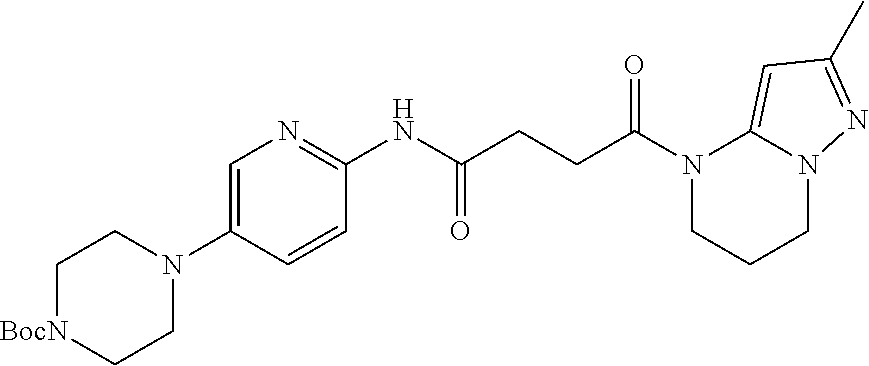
N1(C(CCC(NC2=NC=C(N3CC[BocN]CC3)C=C2)=O)=O)CCCN2C1=CC(C)=N2
